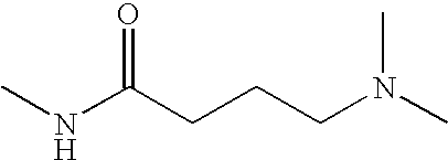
O=C(CCCN(C)C)NC
